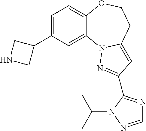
C1=C(C2CNC2)C=C2C(=C1)OCCC1=CC(C3=NC=NN3C(C)C)=NN21
